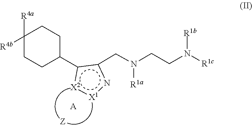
[R1b]N([R1c])CCN([R1a])Cc1c(C2CCC([R4b])([R4a])CC2)[X2]:[X1]n1.[A]
